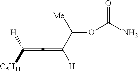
C([H])([C5H11])=C=C([H])C(OC(N)=O)[Me]
